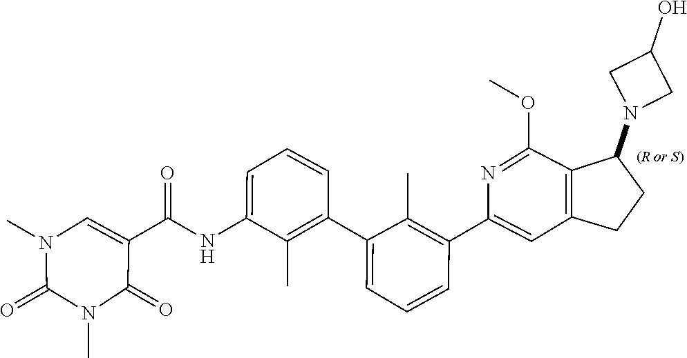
CN1C(=O)N(C)C=C(C(NC2=CC=CC(C3=CC=CC(C4=CC5=C(C(OC)=N4)C(N4CC(O)C4)CC5)=C3C)=C2C)=O)C1=O
